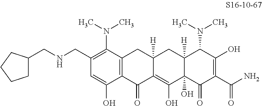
C1=C(O)C2=C(C(N(C)C)=C1CNCC1CCCC1)CC1([H])C(=C(O)C3(O)C([H])(C1)C(N(C)C)C(O)=C(C(N)=O)C3=O)C2=O
